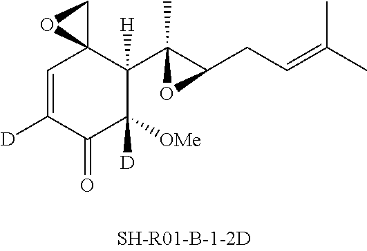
C1=C([D])C(=O)C([OMe])([D])C(C2(C)C(CC=C(C)C)O2)([H])C12CO2
